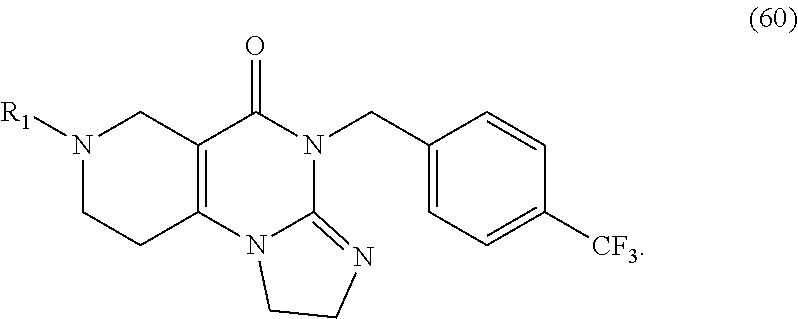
[R1]N1CCC2=C(C1)C(=O)N(CC1=CC=C([CF3])C=C1)C1=NCCN21
